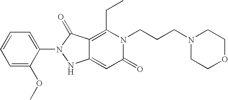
C1(N2NC3=CC(=O)N(CCCN4CCOCC4)C(CC)=C3C2=O)=CC=CC=C1OC
